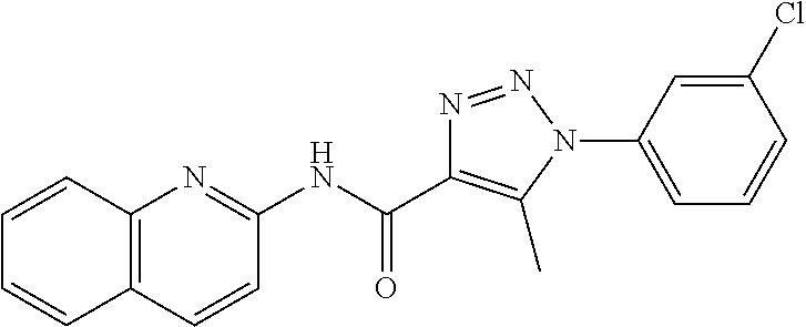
C1(NC(C2=C(C)N(C3=CC=CC(Cl)=C3)N=N2)=O)=NC2=C(C=C1)C=CC=C2
